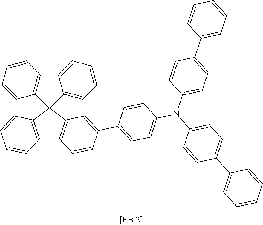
C12=C(C(C3=CC=CC=C3)(C3=CC=CC=C3)C3=C1C=CC(C1=CC=C(N(C4=CC=C(C5=CC=CC=C5)C=C4)C4=CC=C(C5=CC=CC=C5)C=C4)C=C1)=C3)C=CC=C2
